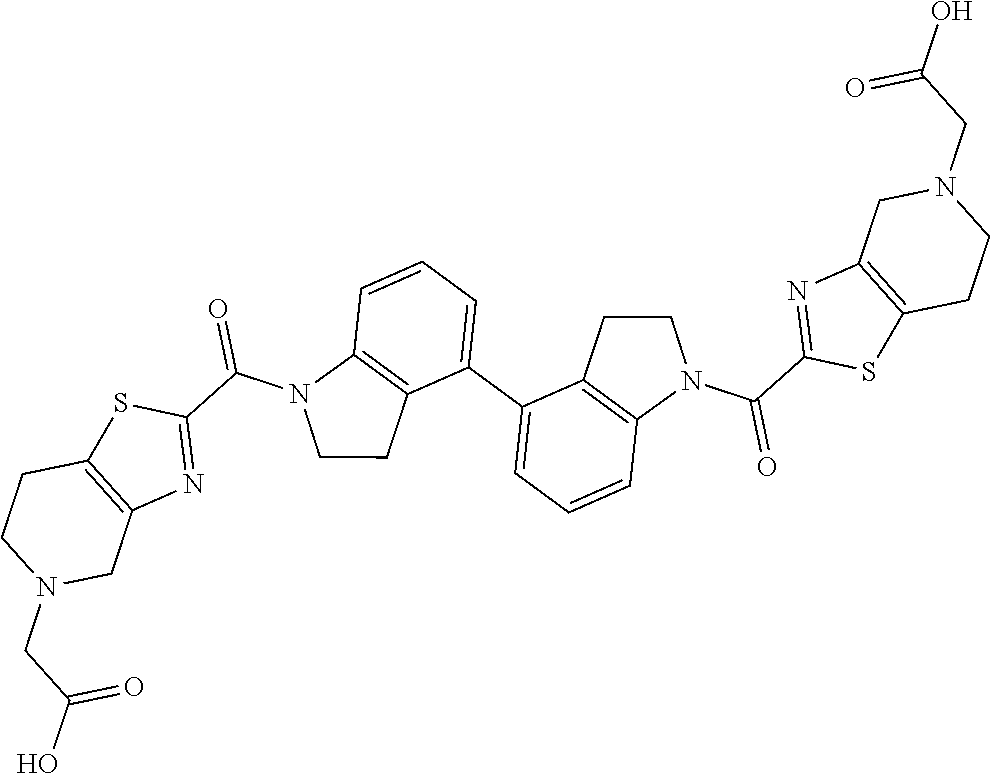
C1=CC=C(C2=CC=CC3=C2CCN3C(=O)C2=NC3=C(S2)CCN(CC(O)=O)C3)C2=C1N(C(C1=NC3=C(S1)CCN(CC(O)=O)C3)=O)CC2
